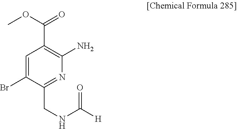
C1=C(Br)C(CNC(=O)[H])=NC(N)=C1C(OC)=O
